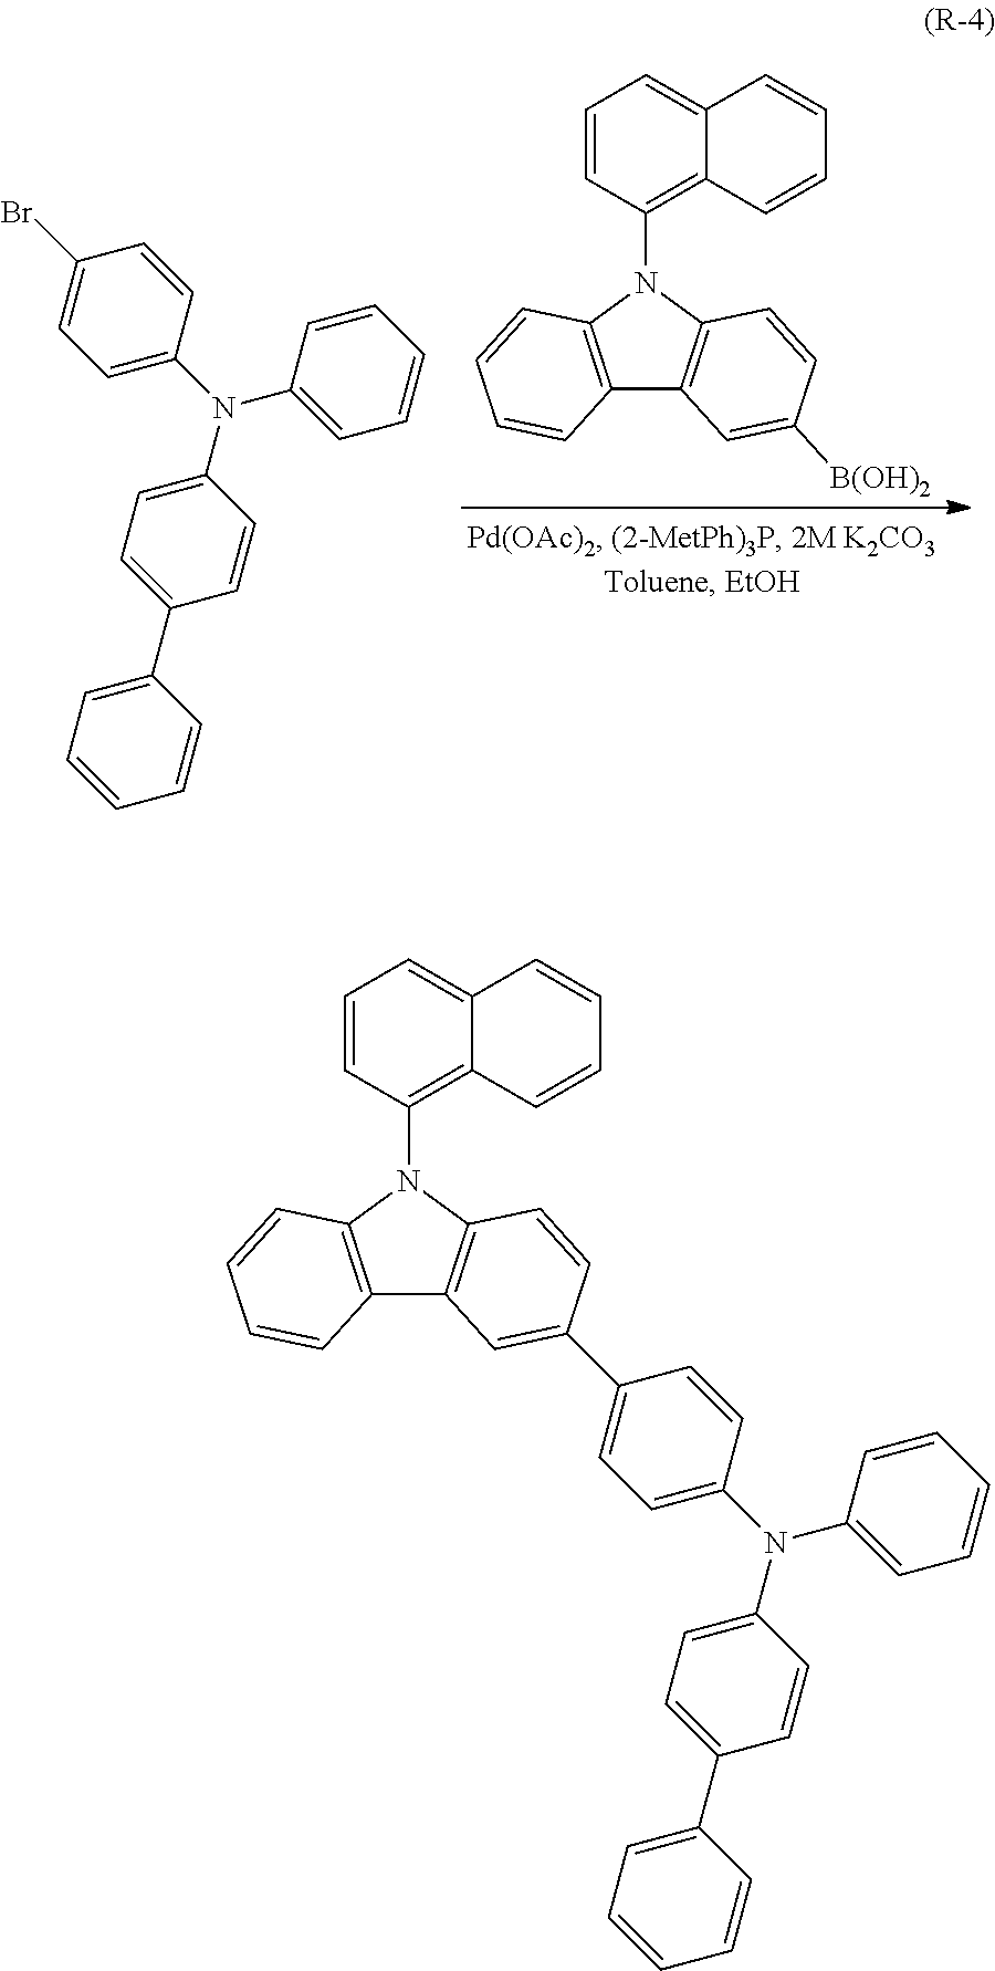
C1=C(N(C2=CC=CC=C2)C2=CC=C(C3=CC=CC=C3)C=C2)C=CC(Br)=C1.C1=CC(N2C3=C(C4=C2C=CC([B(OH)2])=C4)C=CC=C3)=C2C(=C1)C=CC=C2.C1=C(N(C2=CC=CC=C2)C2=CC=C(C3=CC=CC=C3)C=C2)C=CC(C2=CC3=C(N(C4=C5C(=CC=C4)C=CC=C5)C4=C3C=CC=C4)C=C2)=C1
